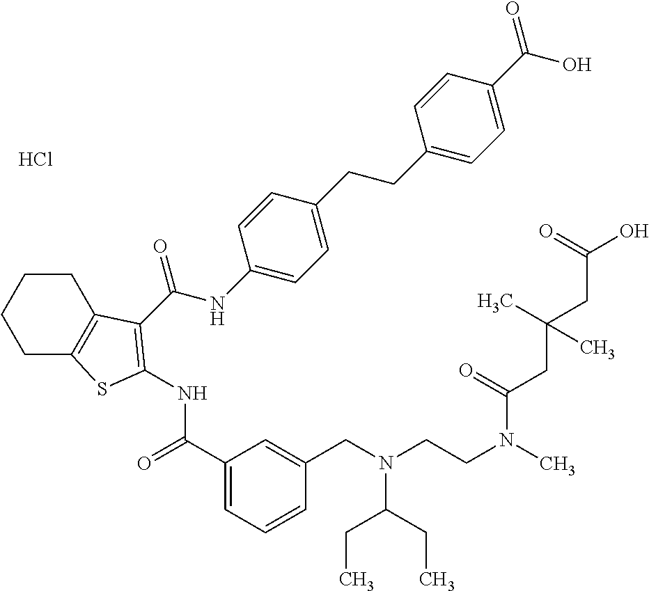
C1(C(=O)NC2=C(C(NC3=CC=C(CCC4=CC=C(C(=O)O)C=C4)C=C3)=O)C3=C(CCCC3)S2)=CC=CC(CN(CCN(C)C(CC(C)(CC(O)=O)C)=O)C(CC)CC)=C1.Cl
